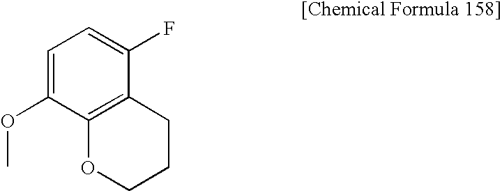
C1=C(OC)C2=C(CCCO2)C(F)=C1
